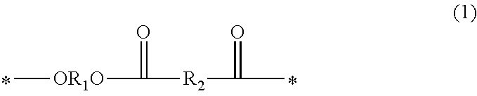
C[OR1O]C([R2]C(C)=O)=O
